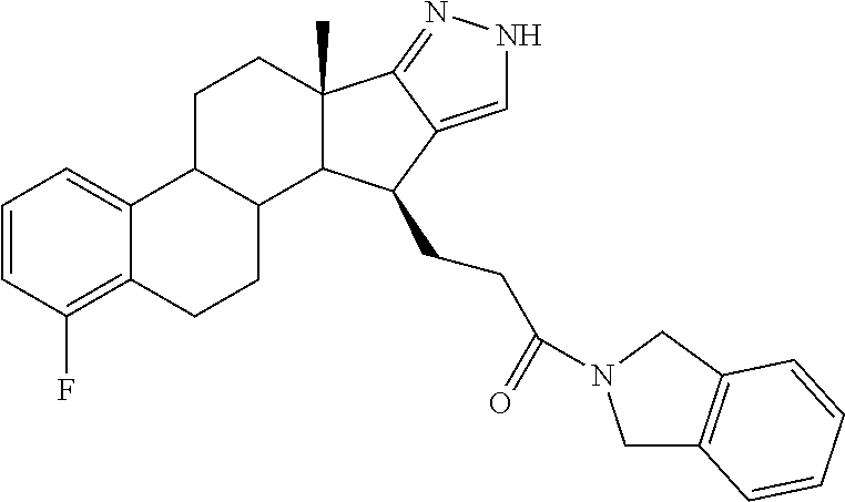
C1=CC(F)=C2C(=C1)C1C(CC2)C2C(C)(CC1)C1=NNC=C1C2CCC(=O)N1CC2=C(C1)C=CC=C2
